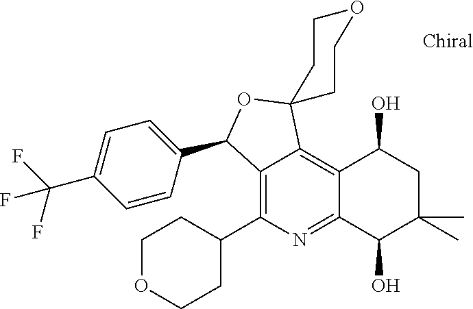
C1=CC(C2C3=C(C4CCOCC4)N=C4C(=C3C3(O2)CCOCC3)C(O)CC(C)(C)C4O)=CC=C1C(F)(F)F
